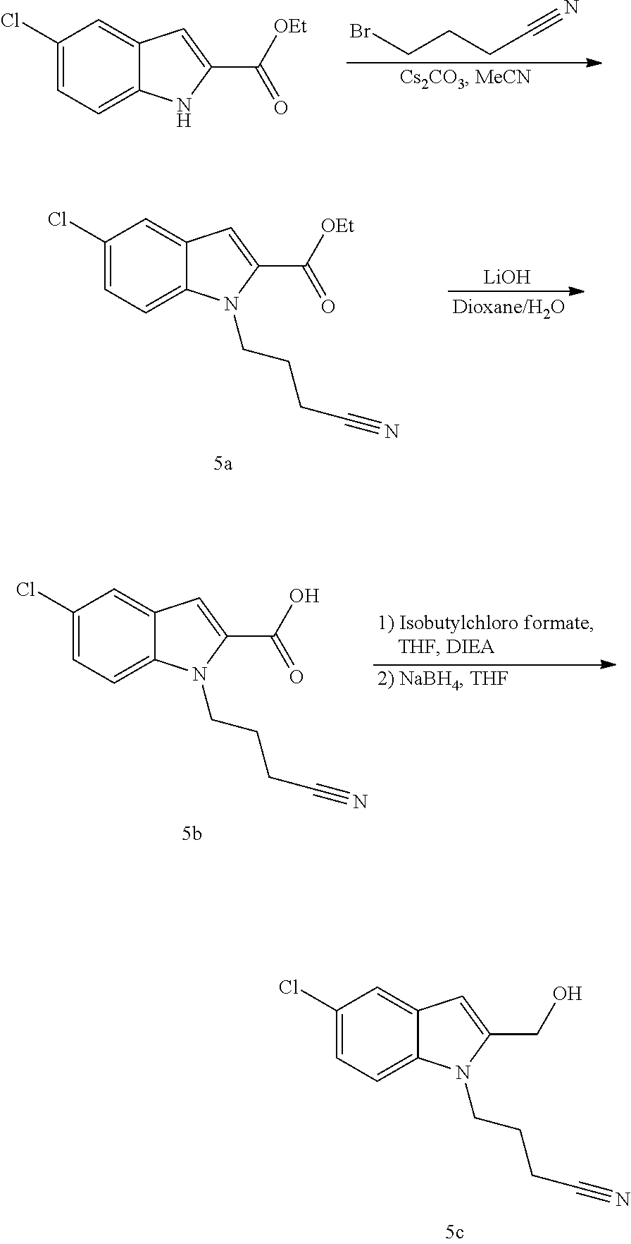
C1(Cl)=CC=C2C(=C1)C=C(C([OEt])=O)N2.BrCCCC#N.C1(Cl)=CC=C2C(=C1)C=C(C([OEt])=O)N2CCCC#N.[LiOH].C1(Cl)=CC=C2C(=C1)C=C(C(O)=O)N2CCCC#N.C1(Cl)=CC=C2C(=C1)C=C(CO)N2CCCC#N
